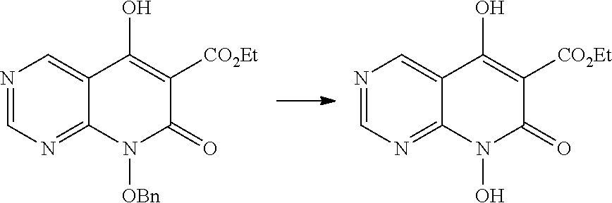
N1=CN=C2C(=C1)C(O)=C([CO2Et])C(=O)N2[OBn].N1=CN=C2C(=C1)C(O)=C([CO2Et])C(=O)N2O
